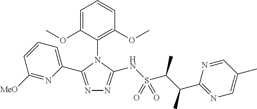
C1=C(OC)C(N2C(NS(=O)(C(C(C3=NC=C(C)C=N3)C)C)=O)=NN=C2C2=CC=CC([MeO])=N2)=C(OC)C=C1
